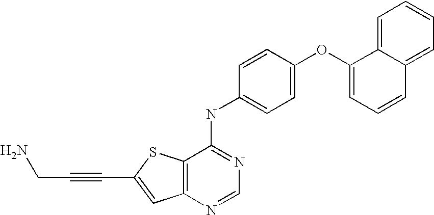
C12=C(SC(C#CCN)=C1)C(NC1=CC=C(OC3=CC=CC4=CC=CC=C34)C=C1)=NC=N2
